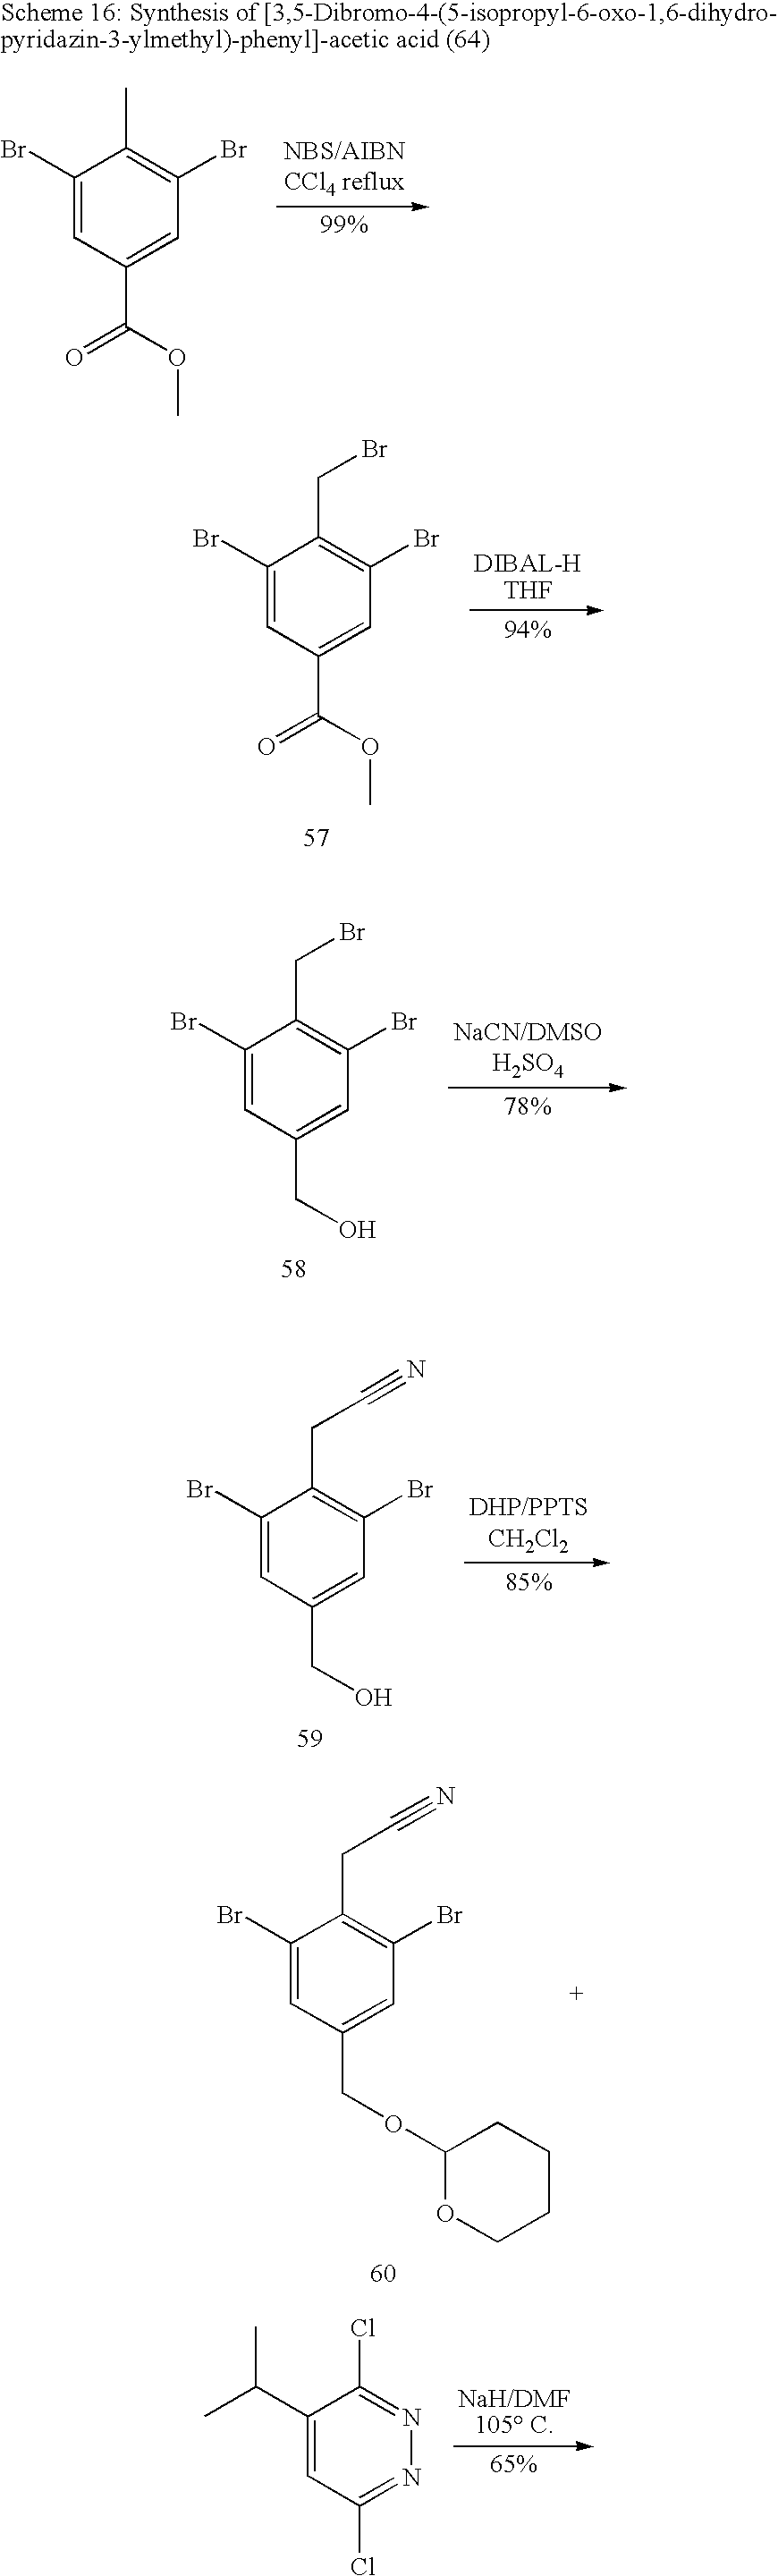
C1(Br)=CC(C(=O)OC)=CC(Br)=C1CBr.C1(Br)=CC(CO)=CC(Br)=C1CBr.C1(Br)=CC(CO)=CC(Br)=C1CC#N.C1(Br)=CC(COC2OCCCC2)=CC(Br)=C1CC#N.C1(C(C)C)=CC(Cl)=NN=C1Cl.C1(Br)=CC(C(=O)OC)=CC(Br)=C1C
